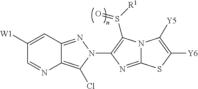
C1([W1])=CC2=NN(C3=C(S([R1])=O)N4C(=N3)SC([Y6])=C4[Y5])C(Cl)=C2N=C1
